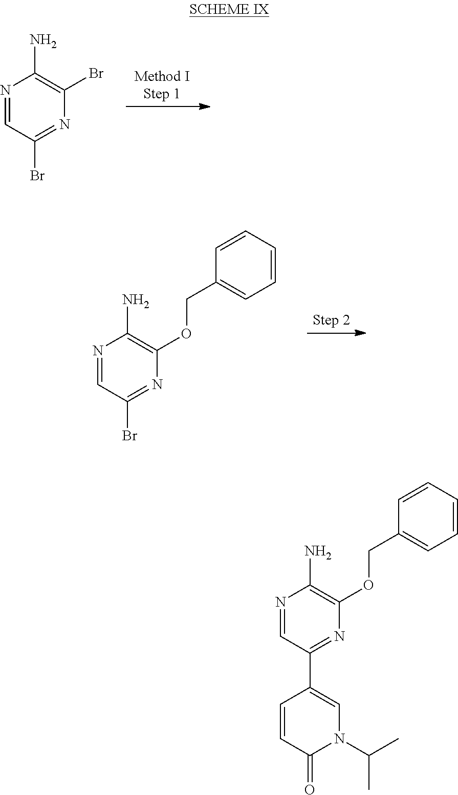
N1=CC(Br)=NC(Br)=C1N.N1=CC(Br)=NC(OCC2=CC=CC=C2)=C1N.N1=CC(C2=CN(C(C)C)C(=O)C=C2)=NC(OCC2=CC=CC=C2)=C1N
